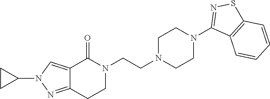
N1(CCN2CCN(C3=NSC4=C3C=CC=C4)CC2)C(=O)C2=CN(C3CC3)N=C2CC1
